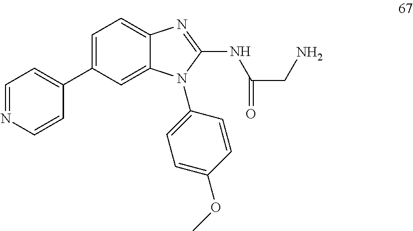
C1=C(C2=CC=NC=C2)C=C2C(=C1)N=C(NC(=O)CN)N2C1=CC=C(OC)C=C1
